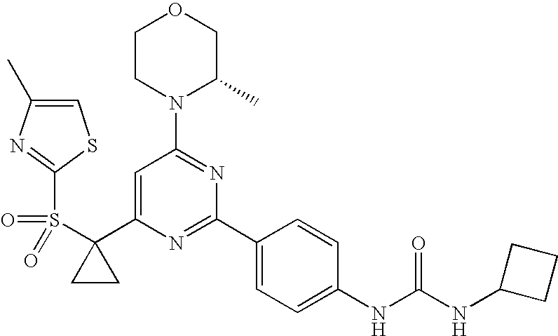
C1(C2=CC(N3C(C)COCC3)=NC(C3=CC=C(NC(=O)NC4CCC4)C=C3)=N2)(S(=O)(=O)C2=NC(C)=CS2)CC1
